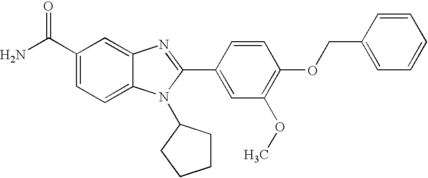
NC(C1=CC=C2C(=C1)N=C(C1=CC(OC)=C(OCC3=CC=CC=C3)C=C1)N2C1CCCC1)=O
